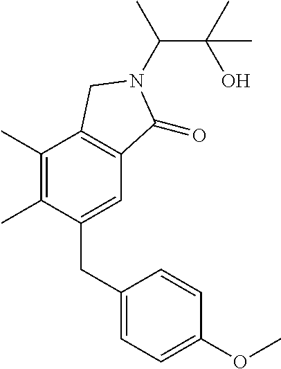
C1(CC2=CC=C(OC)C=C2)=CC2=C(C(C)=C1C)CN(C(C(O)(C)C)C)C2=O
